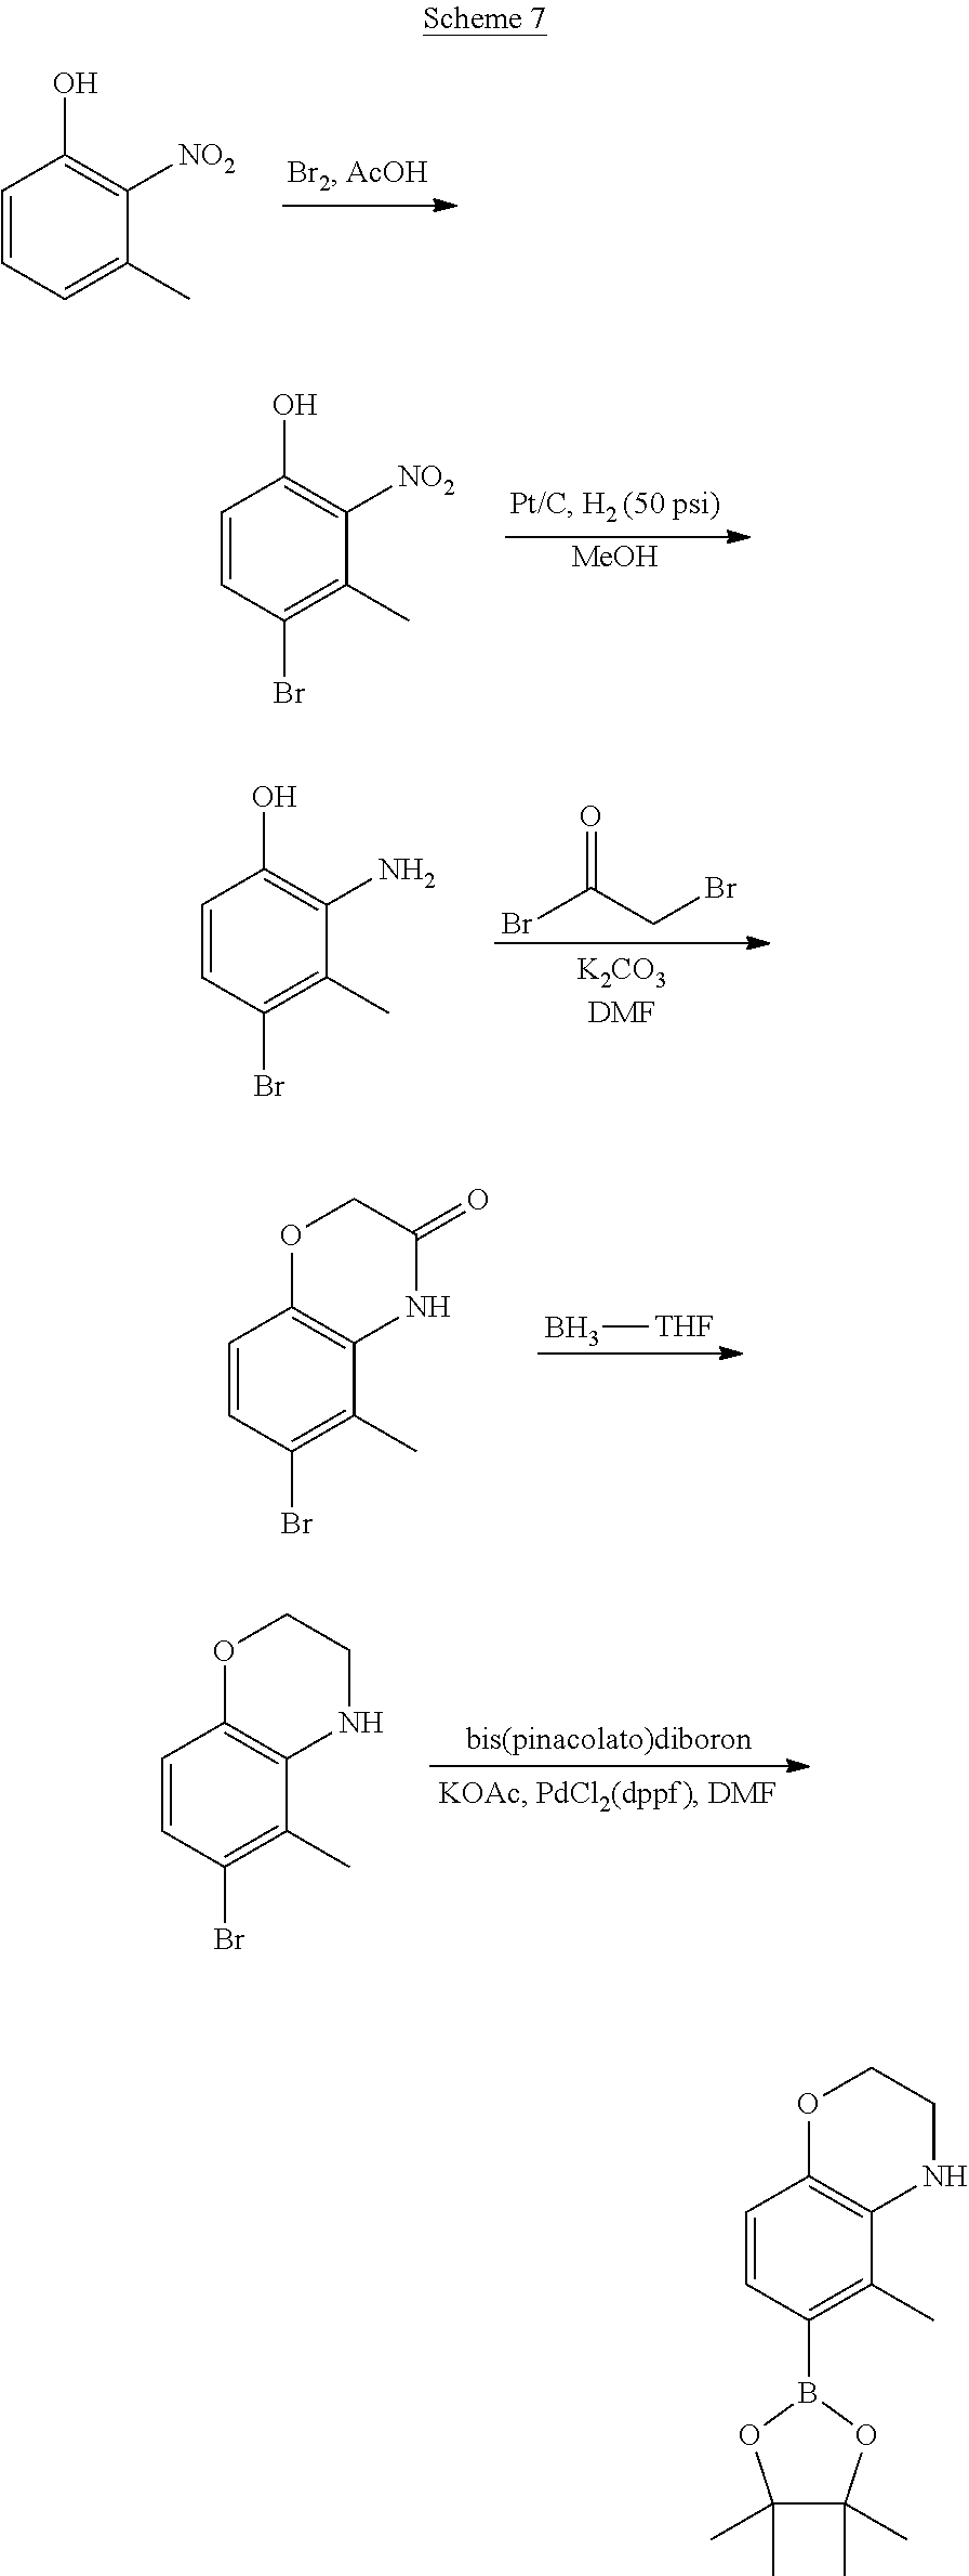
C1=CC=C(C)C([NO2])=C1O.C1=CC(Br)=C(C)C([NO2])=C1O.[MeOH].C1=CC(Br)=C(C)C(N)=C1O.BrC(CBr)=O.C1=CC(Br)=C(C)C2=C1OCC(=O)N2.B[THF].C1=CC(Br)=C(C)C2=C1OCCN2.C1=CC(B2OC(C)(C)C(C)(C)O2)=C(C)C2=C1OCCN2
